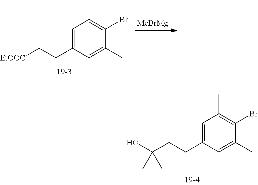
C1=C(CC[EtOOC])C=C(C)C(Br)=C1C.C1=C(CCC(O)(C)C)C=C(C)C(Br)=C1C
